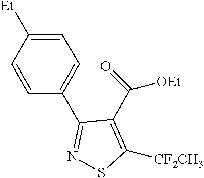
C1(C([OEt])=O)=C([CF2CH3])SN=C1C1=CC=C([Et])C=C1
